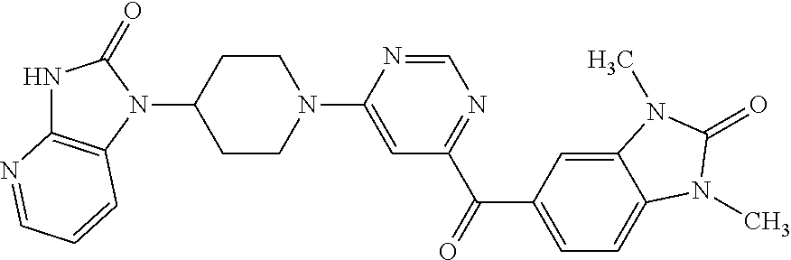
C1CC(N2C(=O)NC3=C2C=CC=N3)CCN1C1=CC(C(=O)C2=CC=C3C(=C2)N(C)C(=O)N3C)=NC=N1
